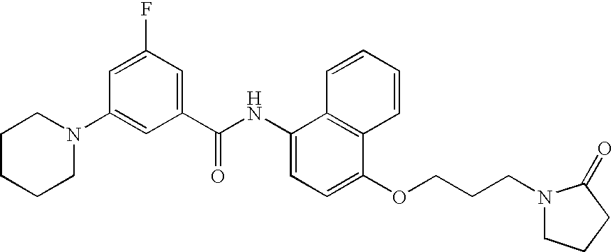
N1(C2=CC(C(NC3=CC=C(OCCCN4CCCC4=O)C4=C3C=CC=C4)=O)=CC(F)=C2)CCCCC1
